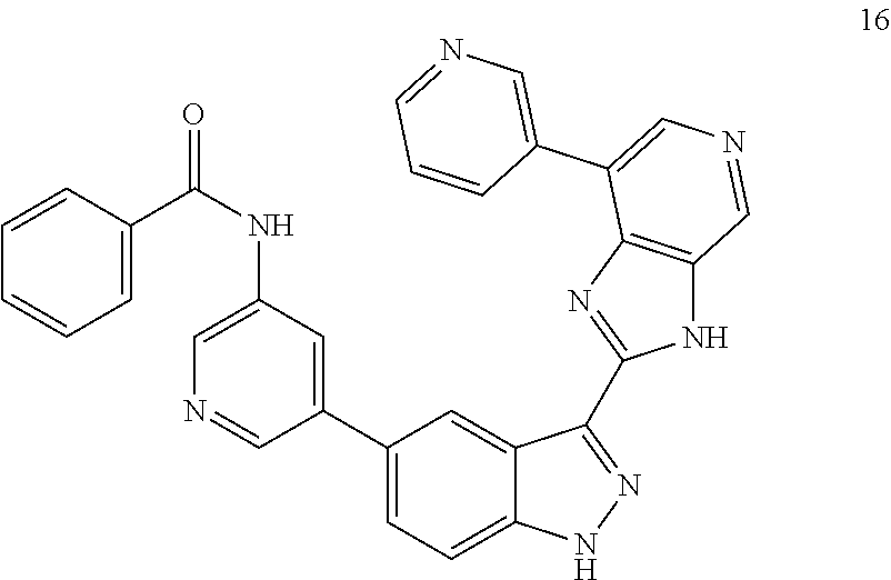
C1(C2=CC=C3C(=C2)C(C2=NC4=C(N2)C=NC=C4C2=CN=CC=C2)=NN3)=CC(NC(C2=CC=CC=C2)=O)=CN=C1
